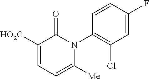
C1([HO2C])=CC=C([Me])N(C2=C(Cl)C=C(F)C=C2)C1=O
